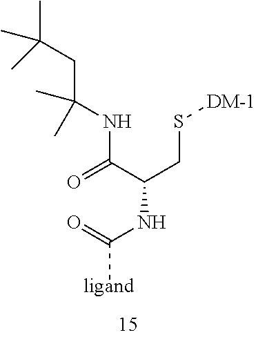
C(C(NC(C(CS[DM-1])NC([ligand])=O)=O)(C)C)C(C)(C)C
